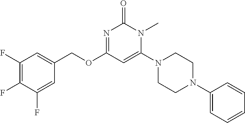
FC1=C(F)C=C(COC2=NC(=O)N(C)C(N3CCN(C4=CC=CC=C4)CC3)=C2)C=C1F
